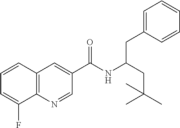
C1=CC2=C(C(F)=C1)N=CC(C(NC(CC(C)(C)C)CC1=CC=CC=C1)=O)=C2
